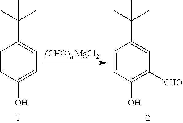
C1=CC(O)=CC=C1C(C)(C)C.C1=CC(O)=C([CHO])C=C1C(C)(C)C
